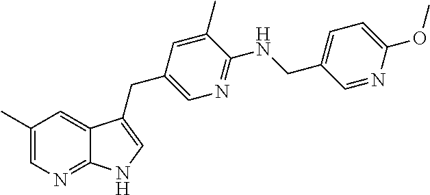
C1(C)=CN=C2C(=C1)C(CC1=CN=C(NCC3=CC=C(OC)N=C3)C(C)=C1)=CN2
